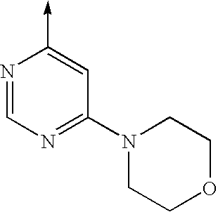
N1=CN=C(N2CCOCC2)C=C1->C
